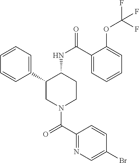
C1=CC=C(C2CN(C(C3=NC=C(Br)C=C3)=O)CCC2NC(=O)C2=CC=CC=C2OC(F)(F)F)C=C1
